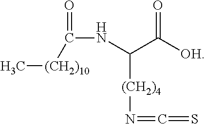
C([(CH2)4]N=C=S)(NC(=O)[(CH2)10]C)C([OH])=O
